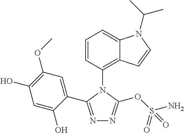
C1=CC(N2C(C3=CC(OC)=C(O)C=C3O)=NN=C2OS(N)(=O)=O)=C2C(=C1)N(C(C)C)C=C2
